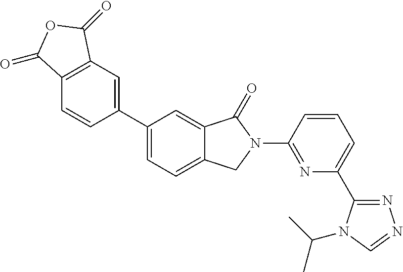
C1(C2=CC=C3C(=C2)C(=O)N(C2=NC(C4=NN=CN4C(C)C)=CC=C2)C3)=CC2=C(C=C1)C(=O)OC2=O
